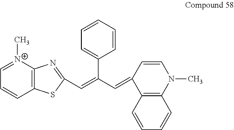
C1=[N+](C)C2=C(C=C1)SC(C=C(C1=CC=CC=C1)C=C1C3=C(N(C)C=C1)C=CC=C3)=N2
